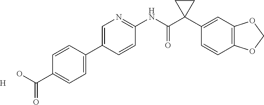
C1=C(C2=CC=C(C(O)=O)C=C2)C=CC(NC(C2(C3=CC4=C(C=C3)OCO4)CC2)=O)=N1.[H]
